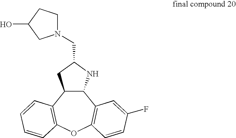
C12C(NC(CN3CCC(O)C3)C1)C1=C(OC3=C2C=CC=C3)C=CC(F)=C1
